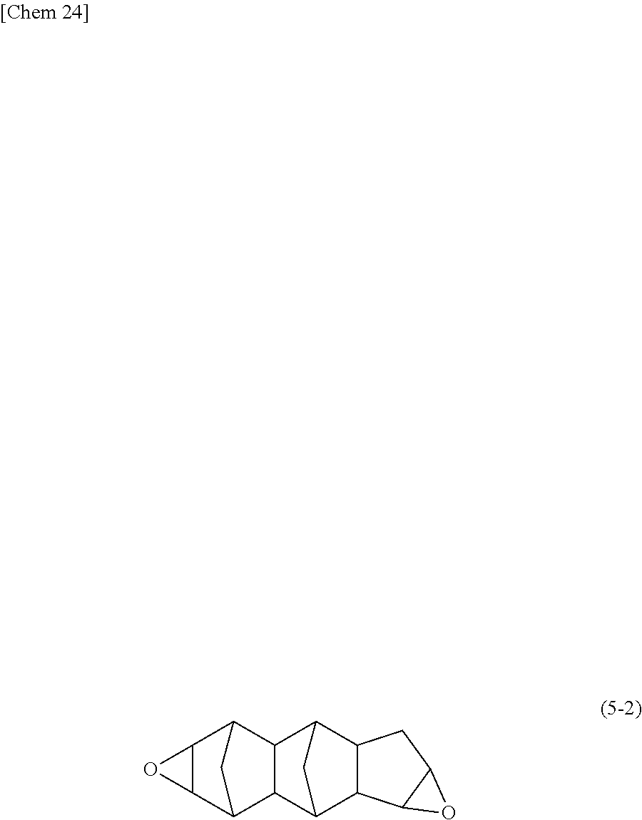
C12C(C3C4C(C1C3)C1C3C(C4C1)C1C(C3)O1)O2
